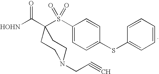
[HOHN]C(=O)C1(S(C2=CC=C(SC3=CC=CC=C3)C=C2)(=O)=O)CCN(CC#C)CC1
